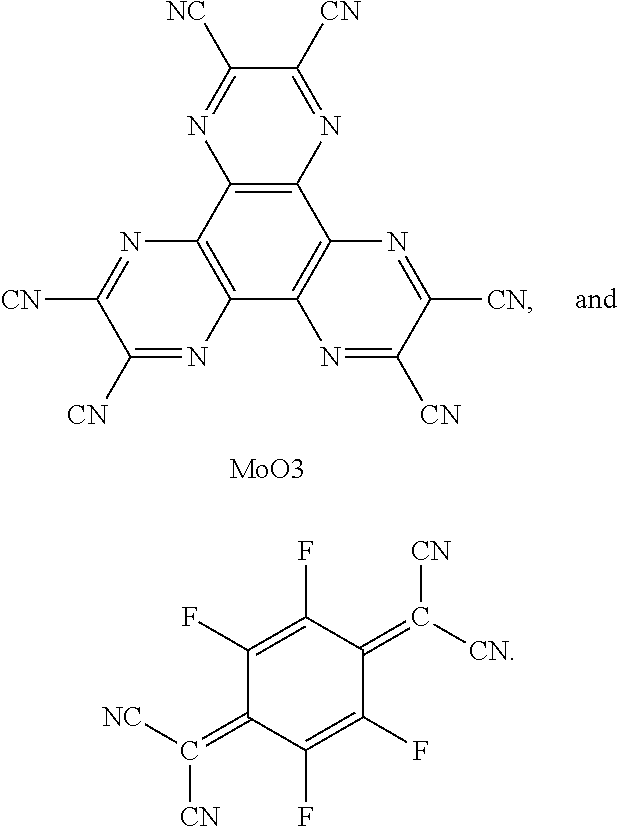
C12=C(C3=C(C4=C1N=C([CN])C([CN])=N4)N=C([CN])C([CN])=N3)N=C([NC])C([CN])=N2.[MoO3].C1(F)=C(F)C(=C([CN])[CN])C(F)=C(F)C1=C([NC])[CN]
